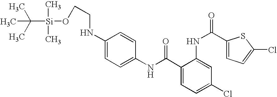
C1(NC(=O)C2=CC=C(Cl)C=C2NC(=O)C2=CC=C(Cl)S2)=CC=C(NCCO[Si](C(C)(C)C)(C)C)C=C1
